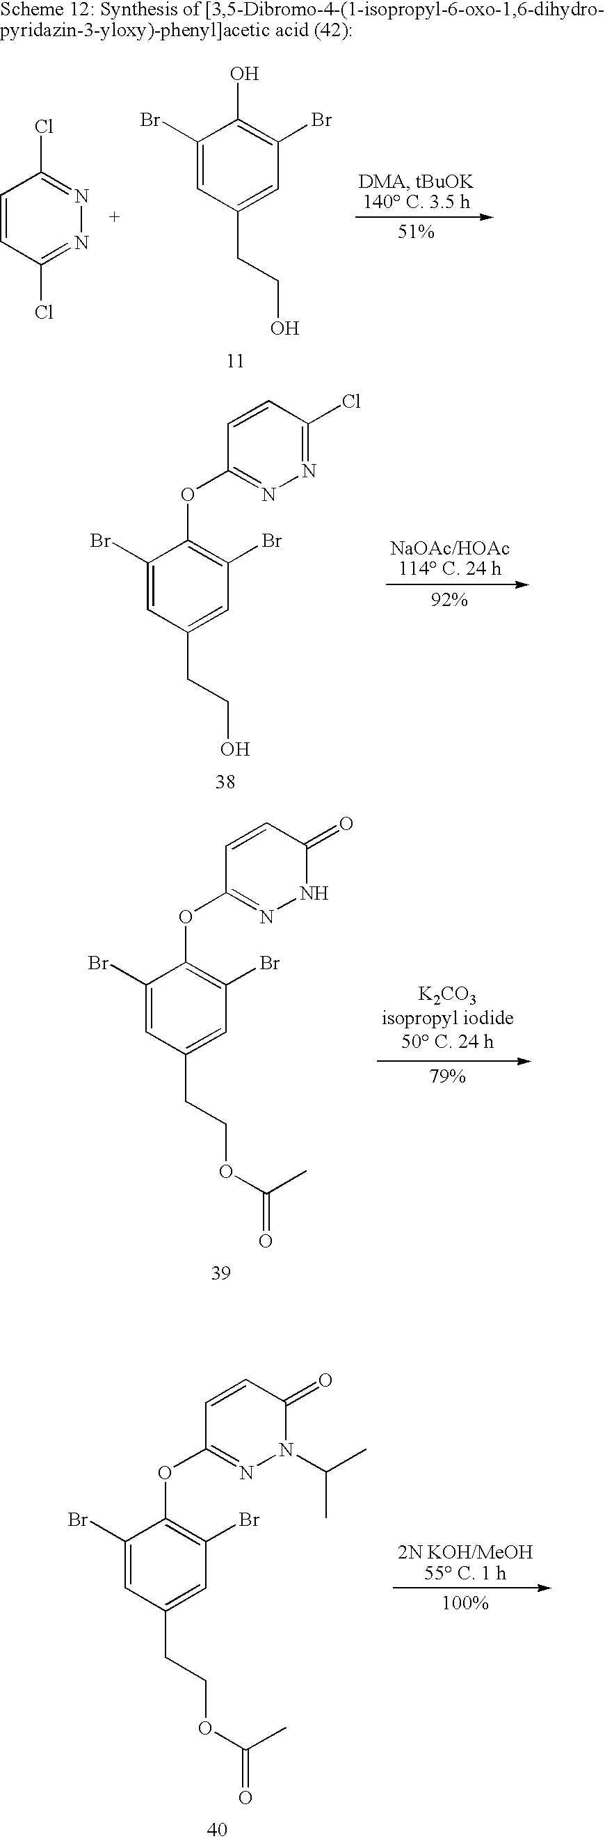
N1=C(Cl)C=CC(OC2=C(Br)C=C(CCO)C=C2Br)=N1.N1C(=O)C=CC(OC2=C(Br)C=C(CCOC(=O)C)C=C2Br)=N1.N1(C(C)C)C(=O)C=CC(OC2=C(Br)C=C(CCOC(=O)C)C=C2Br)=N1.C1(Br)=CC(CCO)=CC(Br)=C1O.C1=CC(Cl)=NN=C1Cl
